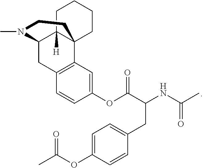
CN1C2CC3=C(C=C(OC(C(CC4=CC=C(OC(=O)C)C=C4)NC(=O)C)=O)C=C3)C3(C2([H])CCCC3)CC1
